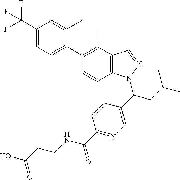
C1(C(F)(F)F)=CC=C(C2=C(C)C3=C(C=C2)N(C(C2=CN=C(C(NCCC(O)=O)=O)C=C2)CC(C)C)N=C3)C(C)=C1
